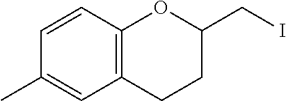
C1(C)=CC2=C(C=C1)OC(CI)CC2
